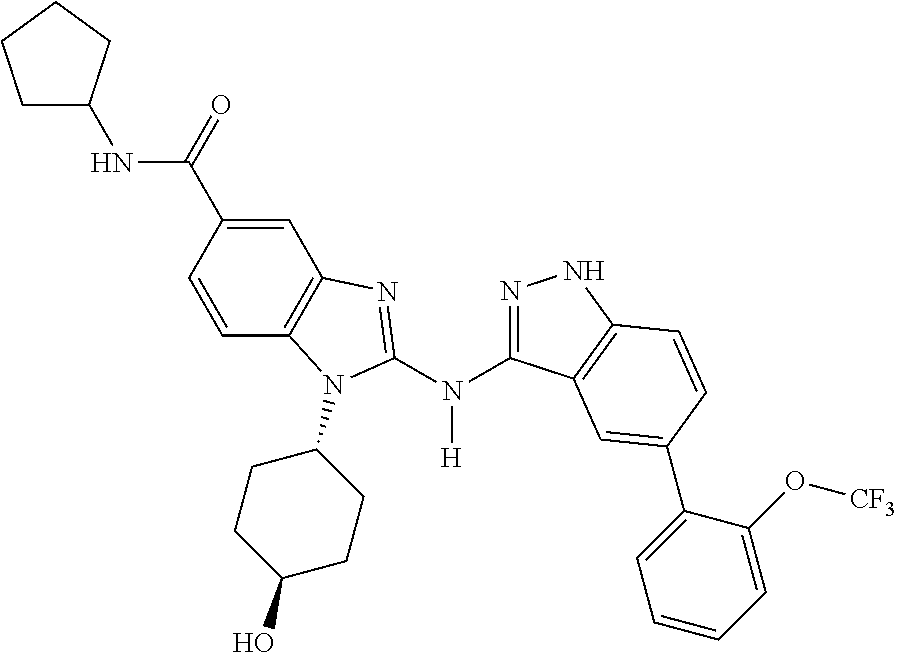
C1=C(C(=O)NC2CCCC2)C=CC2=C1N=C(N(C1=NNC3=C1C=C(C1=CC=CC=C1O[CF3])C=C3)[H])N2C1CCC(O)CC1
